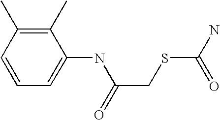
C1=C(NC(CSC(N)=O)=O)C(C)=C(C)C=C1
